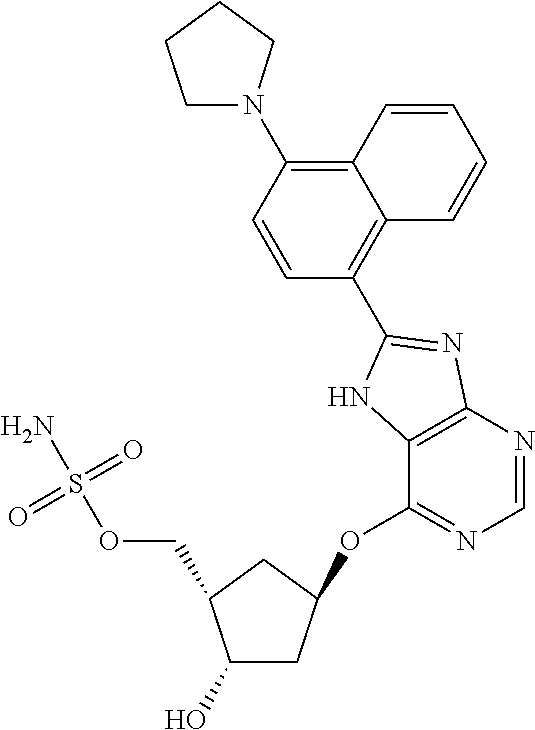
OC1CC(OC2=NC=NC3=C2NC(C2=C4C(=C(N5CCCC5)C=C2)C=CC=C4)=N3)CC1COS(N)(=O)=O
